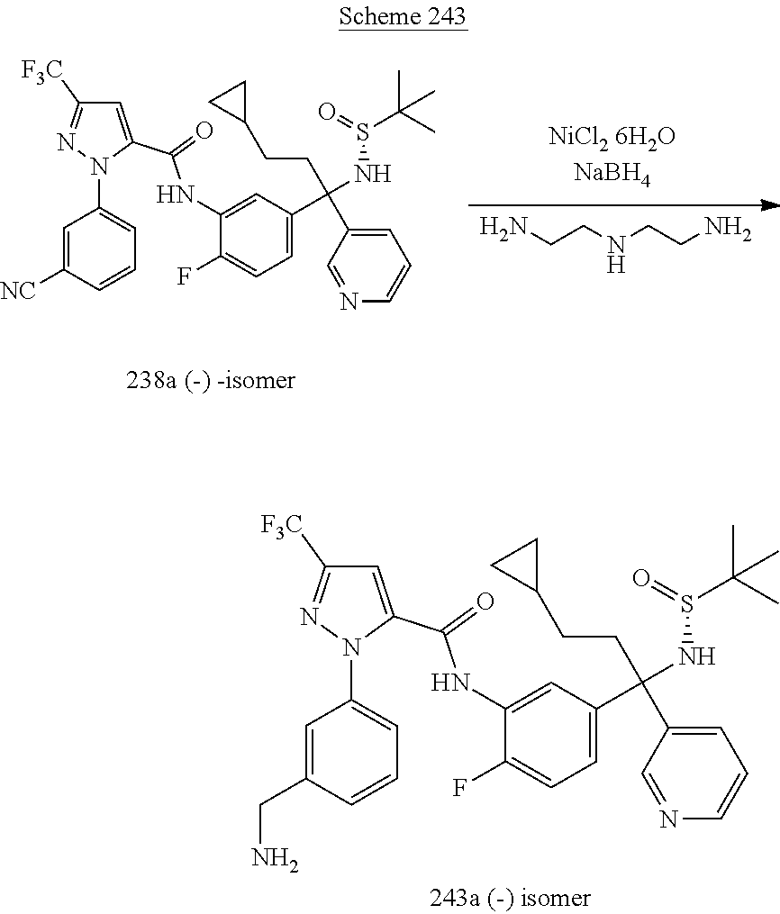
NCCNCCN.C1=C([NC])C=CC=C1N1C(C(NC2=CC(C(CCC3CC3)(C3=CC=CN=C3)NS(=O)C(C)(C)C)=CC=C2F)=O)=CC([F3C])=N1.C1=C(CN)C=CC=C1N1C(C(NC2=CC(C(CCC3CC3)(C3=CC=CN=C3)NS(=O)C(C)(C)C)=CC=C2F)=O)=CC([F3C])=N1
